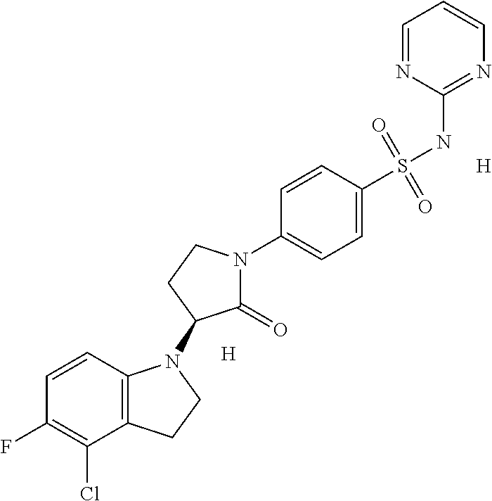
C1=CC2=C(C(Cl)=C1F)CCN2C1C(=O)N(C2=CC=C(S(NC3=NC=CC=N3)(=O)=O)C=C2)CC1.[H].[H]
